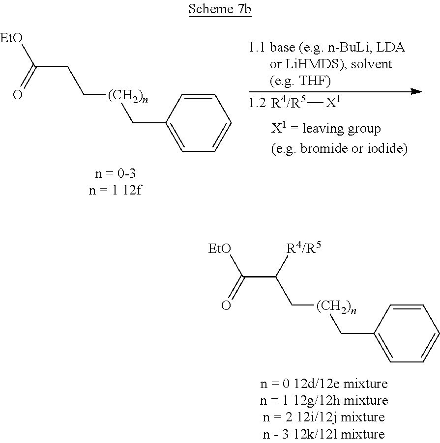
[R4/R5][X1].[EtO]C(CC[(CH2)n]CC1=CC=CC=C1)=O.[EtO]C(C(C[(CH2)n]CC1=CC=CC=C1)[R4/R5])=O
